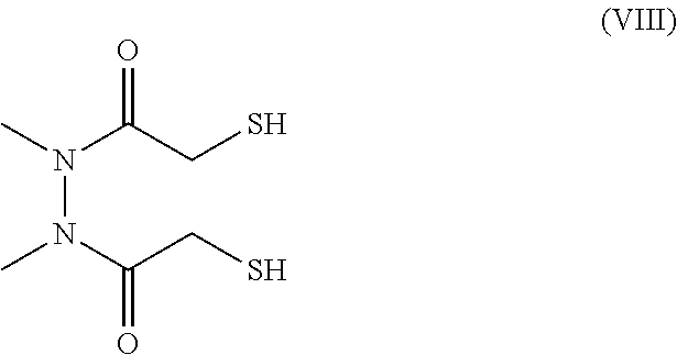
N(N(C(CS)=O)C)(C(CS)=O)C
